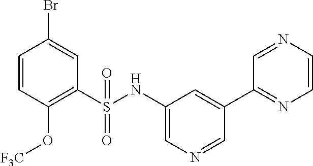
C1=CC(O[F3C])=C(S(NC2=CN=CC(C3=NC=CN=C3)=C2)(=O)=O)C=C1Br
